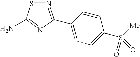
N1=C(C2=CC=C(S([Me])(=O)=O)C=C2)N=C(N)S1
